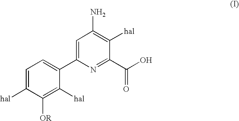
C1=C([hal])C([OR])=C([hal])C(C2=CC(N)=C([hal])C(C(O)=O)=N2)=C1
